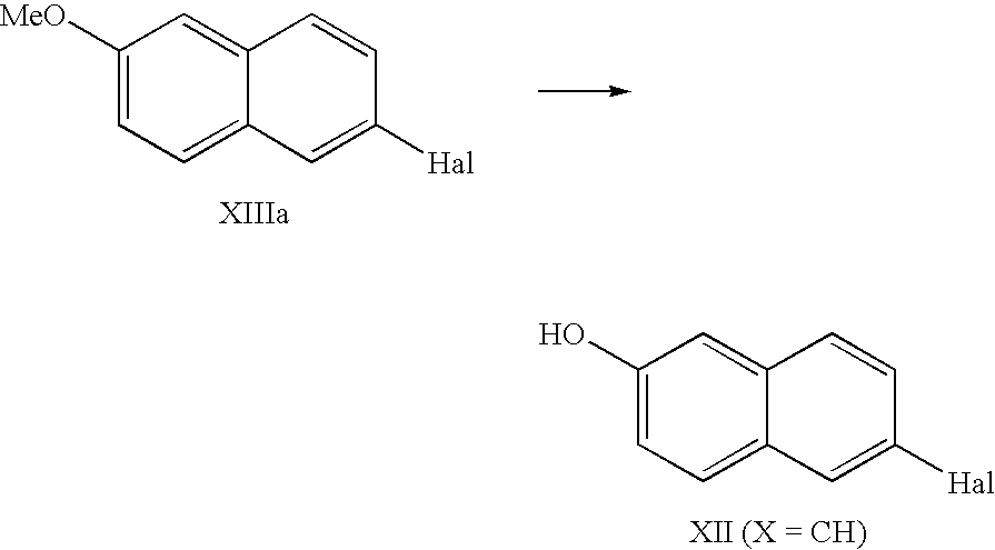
C1([MeO])=CC=C2C(=C1)C=CC([Hal])=C2.C1(O)=CC=C2C(=C1)C=CC([Hal])=C2
